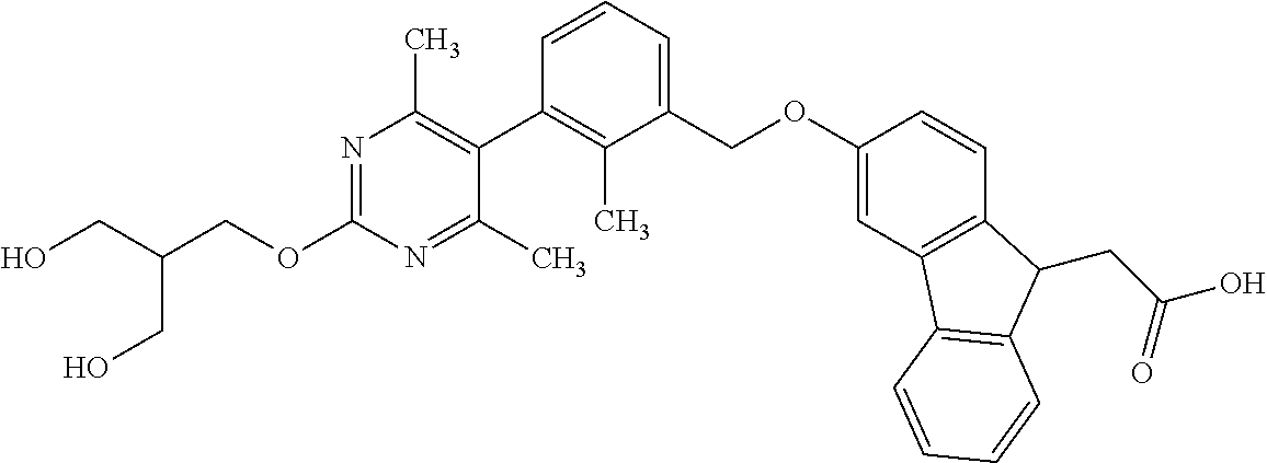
N1=C(OCC(CO)CO)N=C(C)C(C2=C(C)C(COC3=CC4=C(C=C3)C(CC(O)=O)C3=C4C=CC=C3)=CC=C2)=C1C
